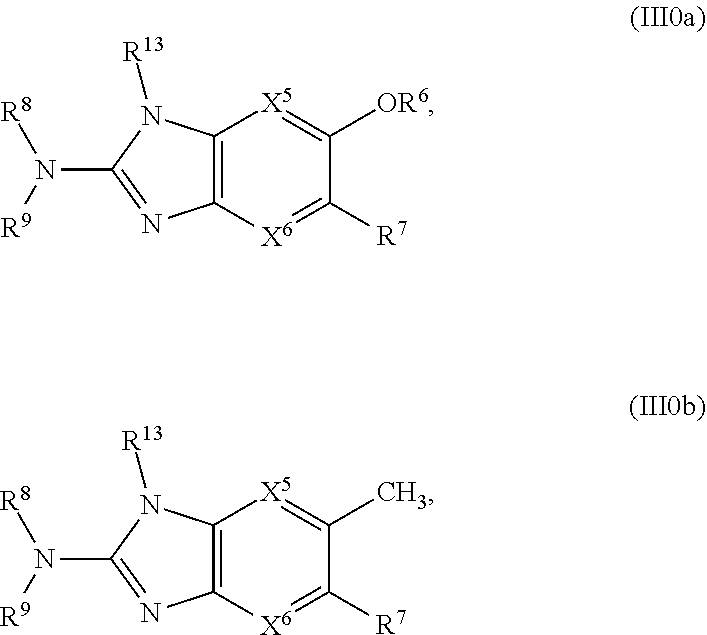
C12=C([X5]=C([OR6])C([R7])=[X6]1)N([R13])C(N([R9])[R8])=N2.C12=C([X5]=C(C)C([R7])=[X6]1)N([R13])C(N([R9])[R8])=N2
